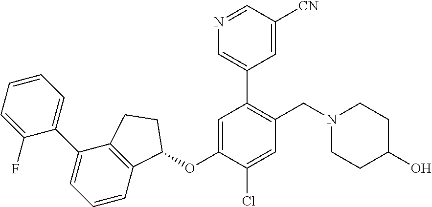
C1(F)=CC=CC=C1C1=CC=CC2=C1CCC2OC1=CC(C2=CN=CC([CN])=C2)=C(CN2CCC(O)CC2)C=C1Cl
